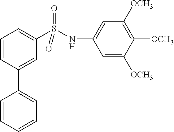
C1=CC(C2=CC=CC=C2)=CC(S(NC2=CC([OCH3])=C([OCH3])C([OCH3])=C2)(=O)=O)=C1
